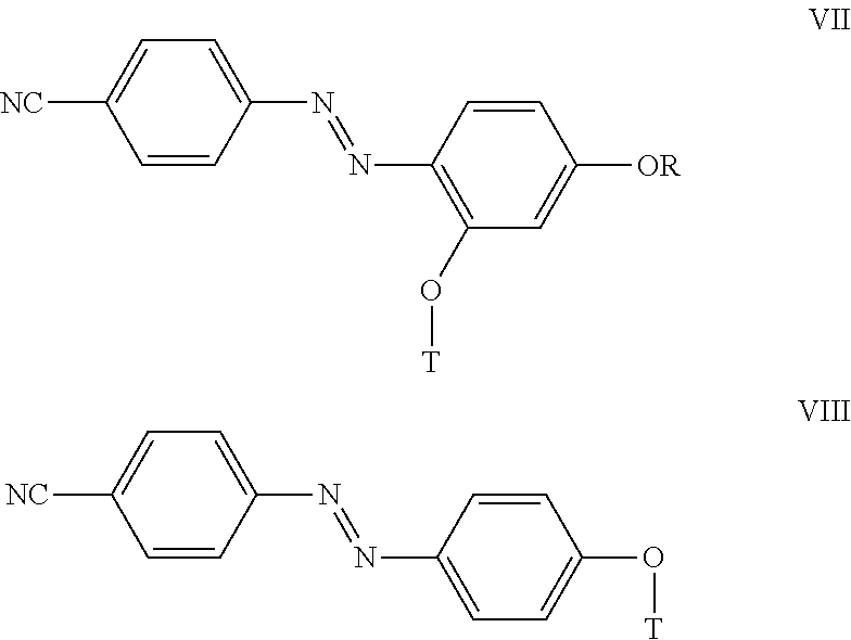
C1=C([NC])C=CC(N=NC2=C(O[T])C=C([OR])C=C2)=C1.C1=C([NC])C=CC(N=NC2=CC=C(O[T])C=C2)=C1
